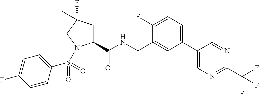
C1(C(NCC2=CC(C3=CN=C(C(F)(F)F)N=C3)=CC=C2F)=O)CC(F)(C)CN1S(C1=CC=C(F)C=C1)(=O)=O
